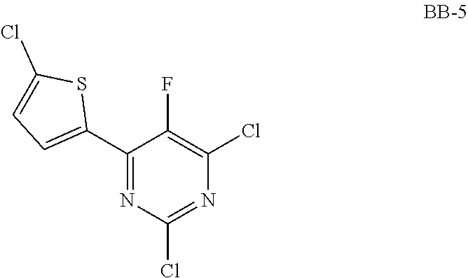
C1(C2=CC=C(Cl)S2)=NC(Cl)=NC(Cl)=C1F
